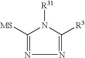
[MS]C1=NN=C([R3])N1[R31]
